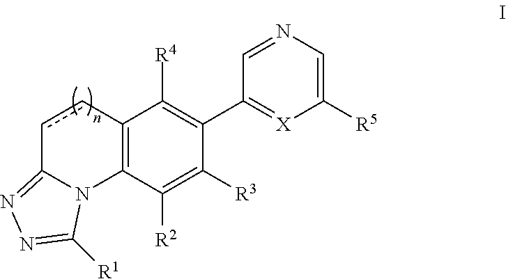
C12=C(C([R4])=C(C3=[X]C([R5])=CN=C3)C([R3])=C1[R2])ccC1=NN=C([R1])N21
